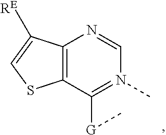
C12=C(C([G]C)=N(C)C=N1)SC=C2[RE]
